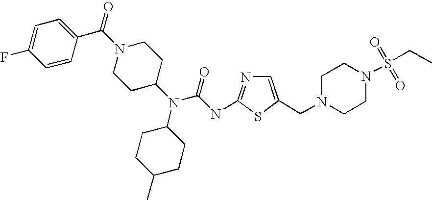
N1(C(=O)C2=CC=C(F)C=C2)CCC(N(C2CCC(C)CC2)C(NC2=NC=C(CN3CCN(S(CC)(=O)=O)CC3)S2)=O)CC1
